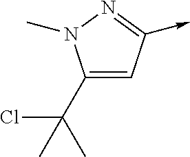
C1(C(C)(Cl)C)=CC(->C)=NN1C
